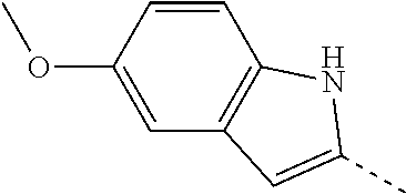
C1=C(OC)C=CC2=C1C=C(C)N2
